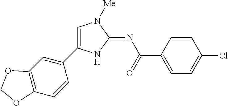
C1=C(C2=CC3=C(C=C2)OCO3)NC(=NC(=O)C2=CC=C(Cl)C=C2)N1[Me]
